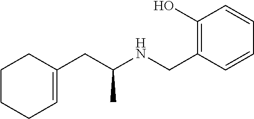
C1CCC=C(CC(NCC2=C(O)C=CC=C2)C)C1
